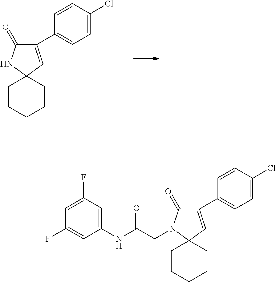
C1(C2=CC=C(Cl)C=C2)=CC2(NC1=O)CCCCC2.C1(C2=CC=C(Cl)C=C2)=CC2(N(CC(NC3=CC(F)=CC(F)=C3)=O)C1=O)CCCCC2
